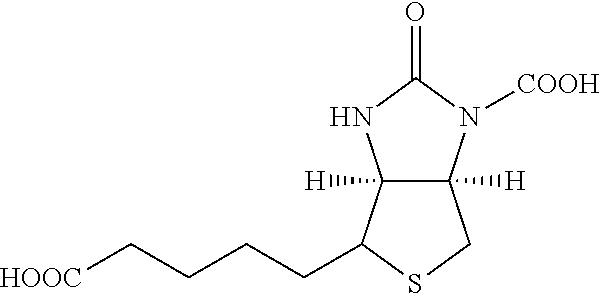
C12([H])C([H])(N([COOH])C(=O)N1)CSC2CCCC[HOOC]
